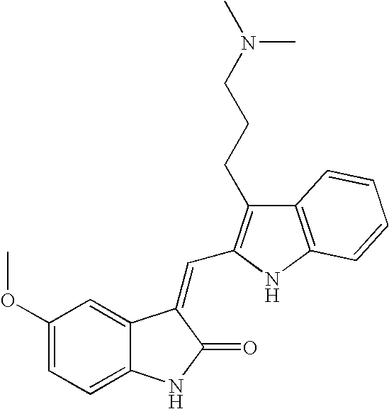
C1(OC)=CC=C2C(=C1)C(=CC1=C(CCCN(C)C)C3=C(N1)C=CC=C3)C(=O)N2
